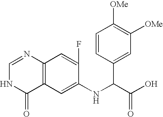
C1=NC2=C(C(=O)N1)C=C(NC(C1=CC([OMe])=C([OMe])C=C1)C(=O)O)C(F)=C2
